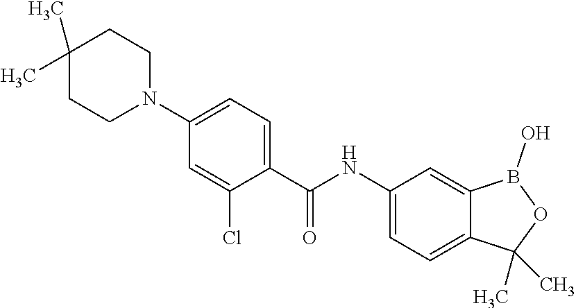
C1=C(Cl)C(C(NC2=CC=C3C(=C2)B(O)OC3(C)C)=O)=CC=C1N1CCC(C)(C)CC1
